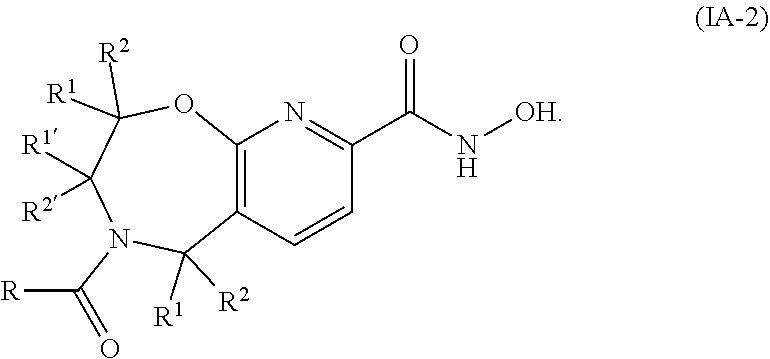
[R]C(=O)N1C([R2])([R1])C2=C(OC([R1])([R2])C1([R1])[R2])N=C(C(N[OH])=O)C=C2
